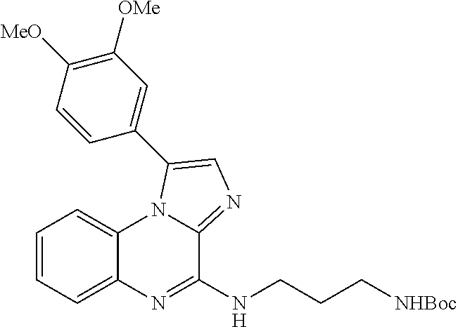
C1=CC=C2C(=C1)N1C(=NC=C1C1=CC([OMe])=C([MeO])C=C1)C(NCCC[NHBoc])=N2
